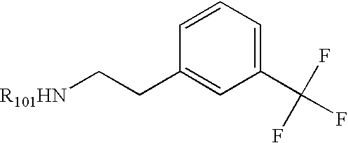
[R101HN]CCC1=CC(C(F)(F)F)=CC=C1
